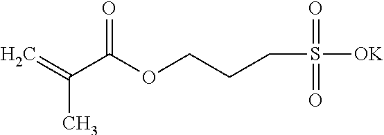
CC(=C)C(OCCCS([OK])(=O)=O)=O
